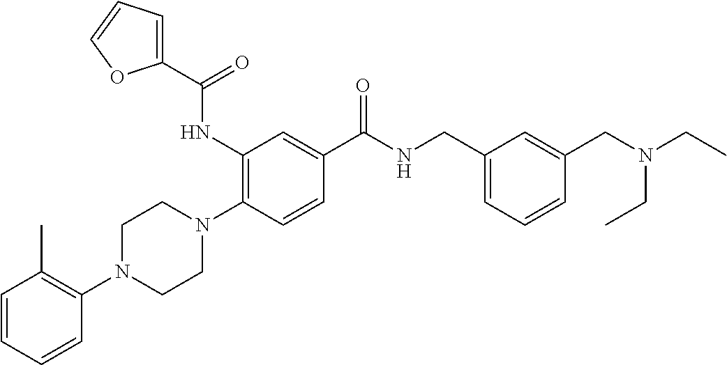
C1=CC=CC(N2CCN(C3=C(NC(C4=CC=CO4)=O)C=C(C(NCC4=CC=CC(CN(CC)CC)=C4)=O)C=C3)CC2)=C1C
